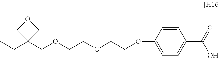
C(C1(COCCOCCOC2=CC=C(C(O)=O)C=C2)COC1)C
